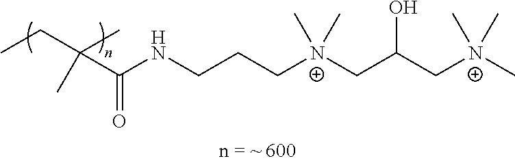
CCC(C)(C(NCCC[N+](CC(C[N+](C)(C)C)O)(C)C)=O)C
